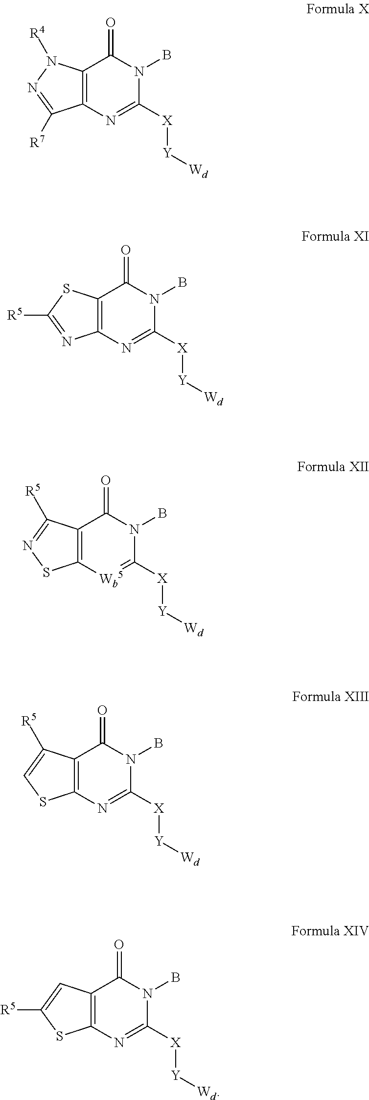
C12=C(N=C([X][Y][Wd])N(B)C1=O)C([R7])=NN2[R4].C12=C(N=C([X][Y][Wd])N(B)C1=O)N=C([R5])S2.C12=C([Wb5]=C([X][Y][Wd])N(B)C1=O)SN=C2[R5].C12=C(N=C([X][Y][Wd])N(B)C1=O)SC=C2[R5].C12=C(N=C([X][Y][Wd])N(B)C1=O)SC([R5])=C2
